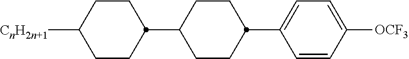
C1([CnH2n+1])CCC(C2CCC(C3=CC=C([OCF3])C=C3)CC2)CC1
